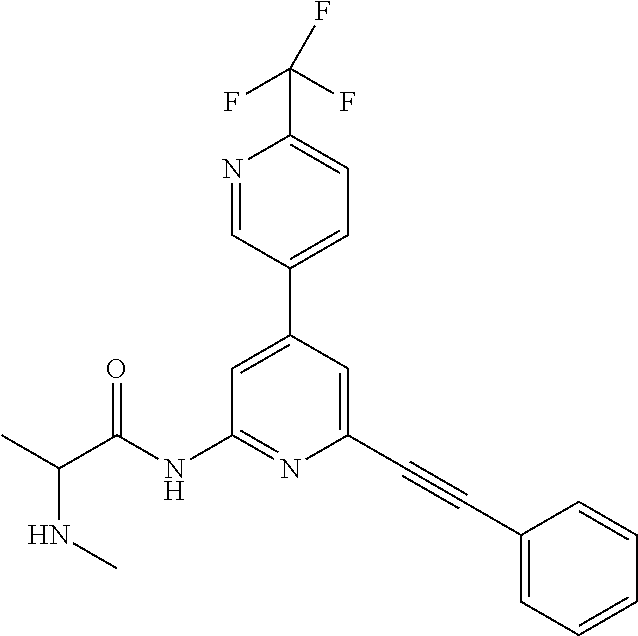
N(C(C)C(NC1=NC(C#CC2=CC=CC=C2)=CC(C2=CC=C(C(F)(F)F)N=C2)=C1)=O)C
